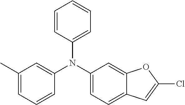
C1=CC(N(C2=CC(C)=CC=C2)C2=CC=C3C(=C2)OC(Cl)=C3)=CC=C1
